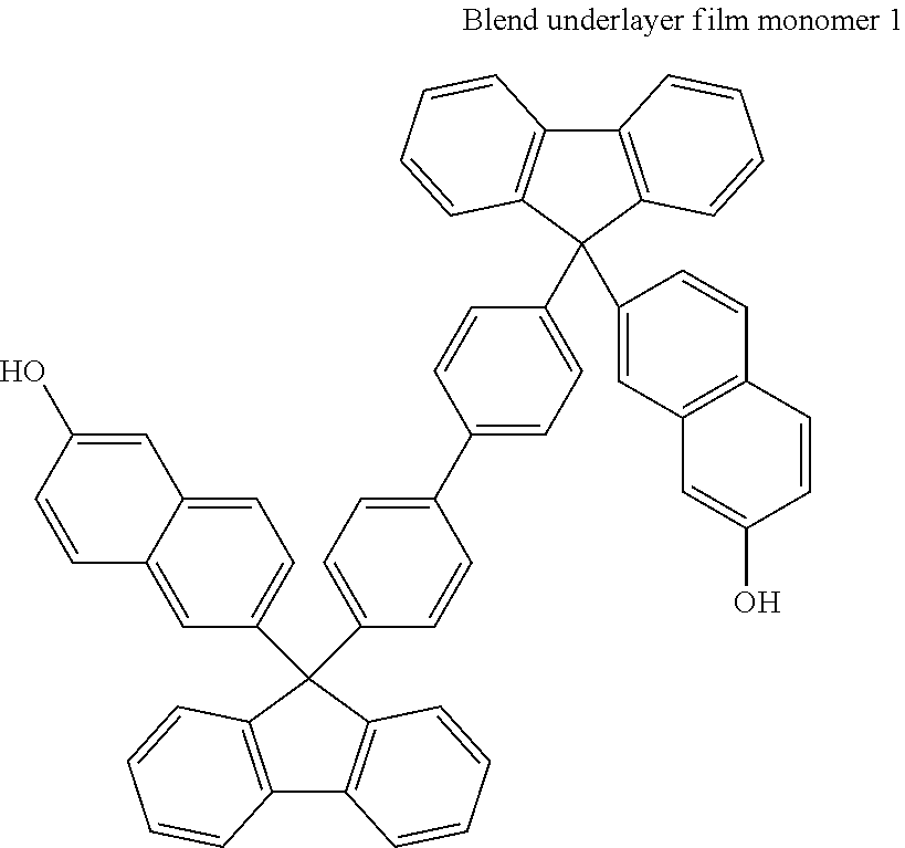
C12=C(C=CC=C1)C(C1=CC=C3C(=C1)C=CC(O)=C3)(C1=CC=C(C3=CC=C(C4(C5=CC6=C(C=C5)C=CC(O)=C6)C5=C(C6=C4C=CC=C6)C=CC=C5)C=C3)C=C1)C1=C2C=CC=C1
